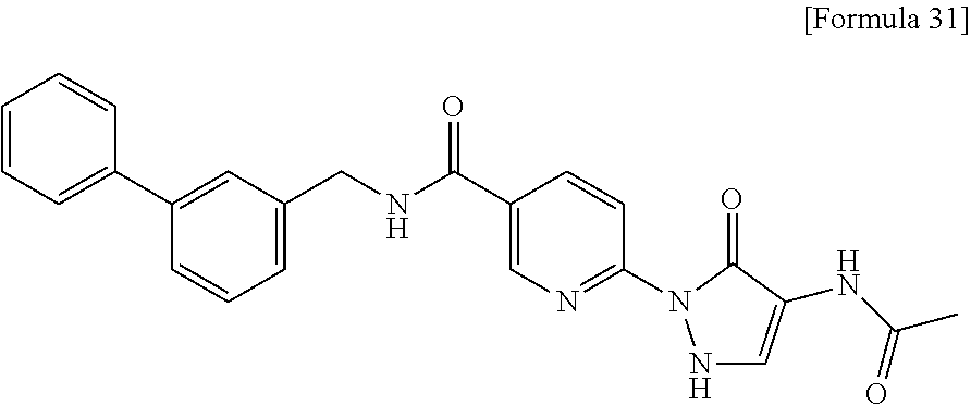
N(CC1=CC=CC(C2=CC=CC=C2)=C1)C(C1=CN=C(N2NC=C(NC(C)=O)C2=O)C=C1)=O
